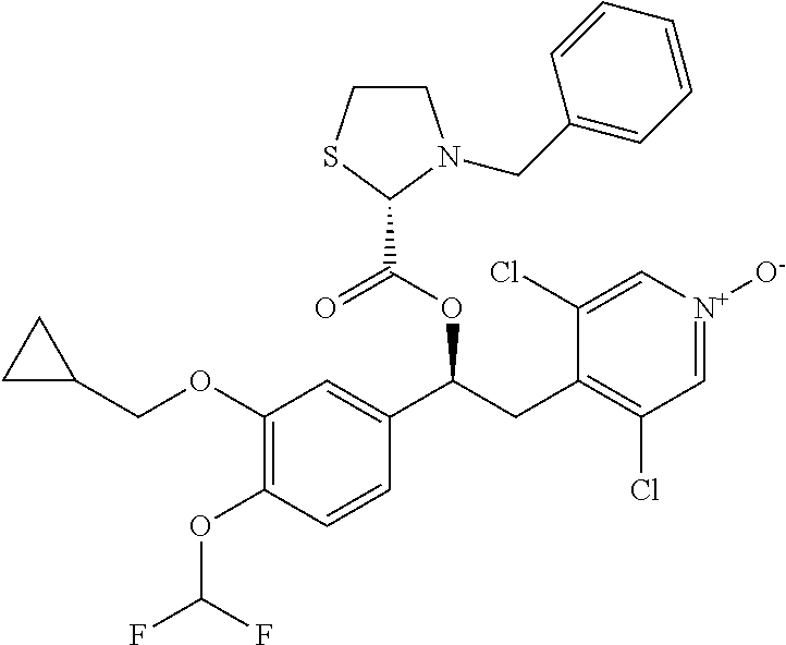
C1(OC(F)F)=C(OCC2CC2)C=C(C(CC2=C(Cl)C=[N+]([O-])C=C2Cl)OC(=O)C2N(CC3=CC=CC=C3)CCS2)C=C1
